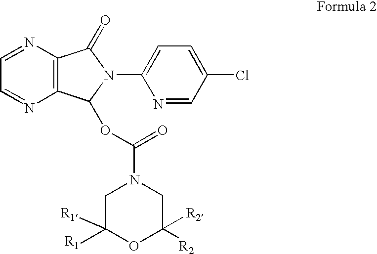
C1=NC2=C(N=C1)C(OC(=O)N1CC([R1])([R1])OC([R2])([R2])C1)N(C1=CC=C(Cl)C=N1)C2=O
